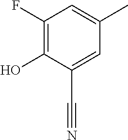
C1(F)=C(O)C(C#N)=CC(C)=C1
